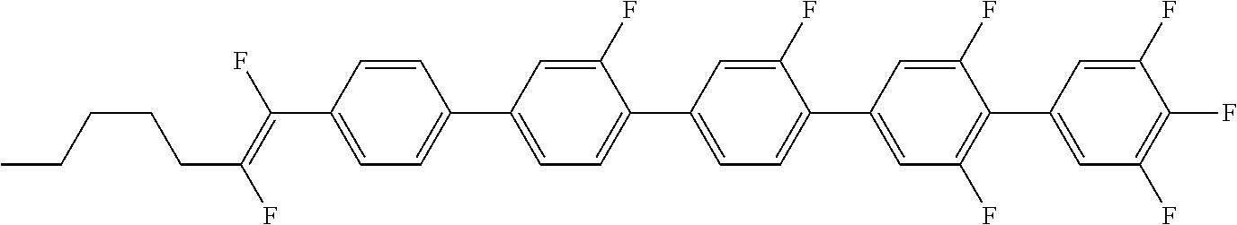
C1=CC(C(=C(F)CCCCC)F)=CC=C1C1=CC=C(C2=CC=C(C3=CC(F)=C(C4=CC(F)=C(F)C(F)=C4)C(F)=C3)C(F)=C2)C(F)=C1
